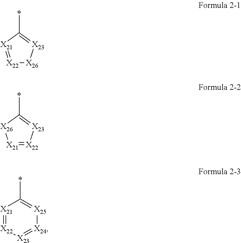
[X22]1=[X21]C(*)=[X23][X26]1.[X21]1=[X22][X23]=C(*)[X26]1.C1(*)=[X25][X24]=[X23][X22]=[X21]1
